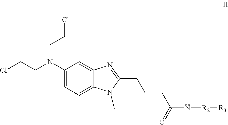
C1(N(CCCl)CCCl)=CC=C2C(=C1)N=C(CCCC(N[R2][R3])=O)N2C
